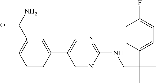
C1=NC(NCC(C)(C2=CC=C(F)C=C2)C)=NC=C1C1=CC(C(=O)N)=CC=C1
